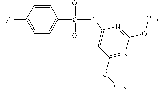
C1(OC)=NC(NS(=O)(C2=CC=C(N)C=C2)=O)=CC(OC)=N1
